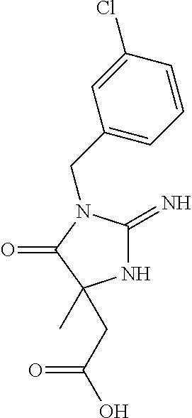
N1C(=N)N(CC2=CC=CC(Cl)=C2)C(=O)C1(C)CC(O)=O
